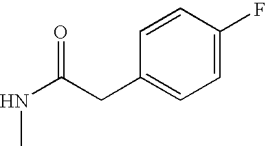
C(C1=CC=C(F)C=C1)C(NC)=O
